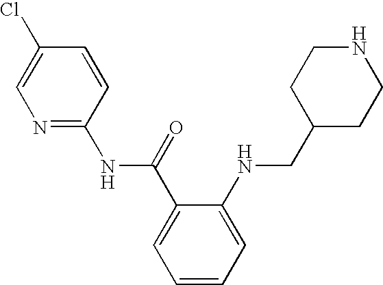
N1=C(NC(C2=CC=CC=C2NCC2CCNCC2)=O)C=CC(Cl)=C1
